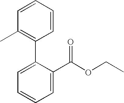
CC1=C(C2=CC=CC=C2C(OCC)=O)C=CC=C1
